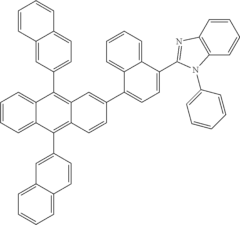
C1=CC=C2C(=C1)C(C1=CC=C3C(=C1)C=CC=C3)=C1C(=C2C2=CC3=CC=CC=C3C=C2)C=CC(C2=CC=C(C3=NC4=C(C=CC=C4)N3C3=CC=CC=C3)C3=CC=CC=C23)=C1
